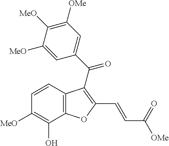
C12=C(C=CC([MeO])=C1O)C(C(C1=CC([OMe])=C([MeO])C([MeO])=C1)=O)=C(C=CC([OMe])=O)O2
